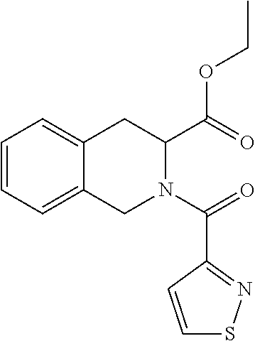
C1=CC=C2C(=C1)CC(C(OCC)=O)N(C(=O)C1=NSC=C1)C2
